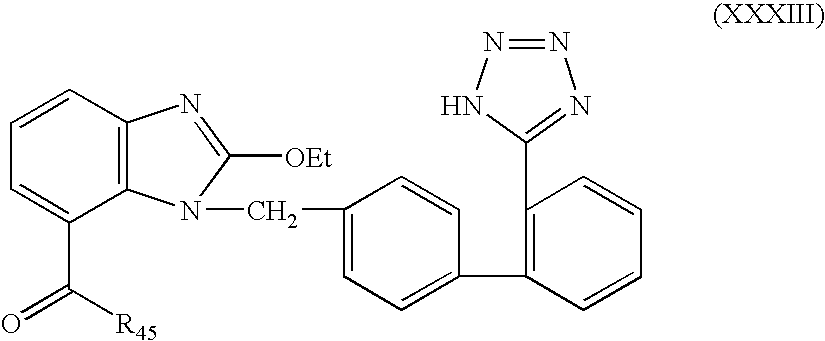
C1=CC2=C(C(C(=O)[R45])=C1)N(CC1=CC=C(C3=C(C4=NN=NN4)C=CC=C3)C=C1)C([OEt])=N2
